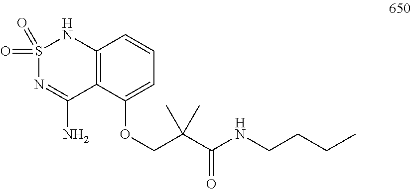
S1(=O)(=O)N=C(N)C2=C(N1)C=CC=C2OCC(C(NCCCC)=O)(C)C
